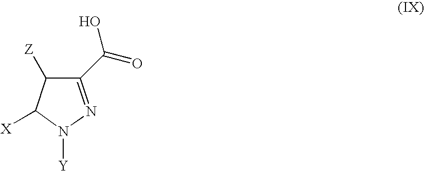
C1(C(=O)O)=NN([Y])C([X])C1[Z]
